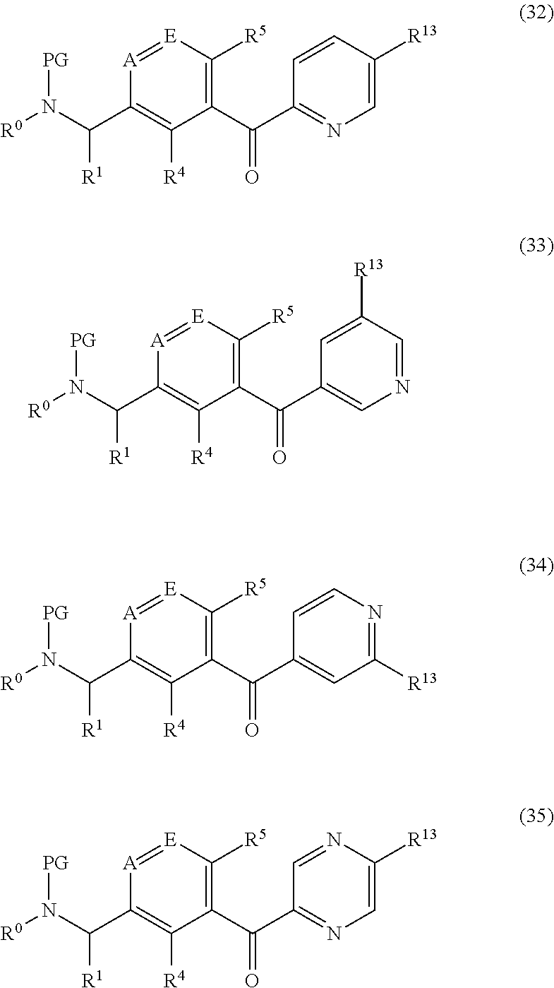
[A]1=[E]C([R5])=C(C(C2=NC=C([R13])C=C2)=O)C([R4])=C1C(N([PG])[R0])[R1].[A]1=[E]C([R5])=C(C(C2=CN=CC([R13])=C2)=O)C([R4])=C1C(N([PG])[R0])[R1].[A]1=[E]C([R5])=C(C(C2=CC([R13])=NC=C2)=O)C([R4])=C1C(N([PG])[R0])[R1].[A]1=[E]C([R5])=C(C(C2=NC=C([R13])N=C2)=O)C([R4])=C1C(N([PG])[R0])[R1]
